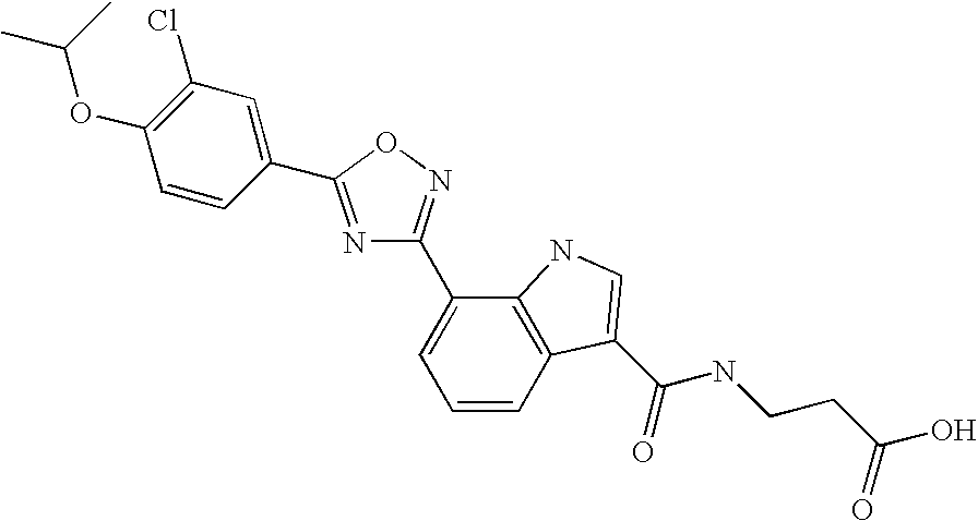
N1=C(C2=CC(Cl)=C(OC(C)C)C=C2)ON=C1C1=CC=CC2=C1NC=C2C(NCCC(=O)O)=O
